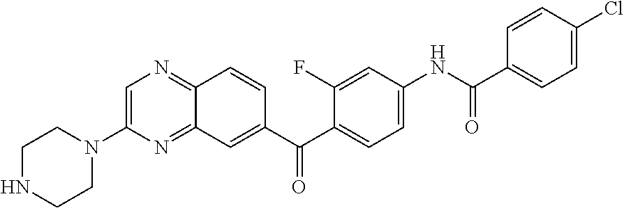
C1=C(N2CCNCC2)N=C2C(=N1)C=CC(C(C1=CC=C(NC(C3=CC=C(Cl)C=C3)=O)C=C1F)=O)=C2
